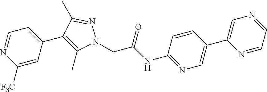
C1([F3C])=CC(C2=C(C)N(CC(NC3=NC=C(C4=CN=CC=N4)C=C3)=O)N=C2C)=CC=N1
